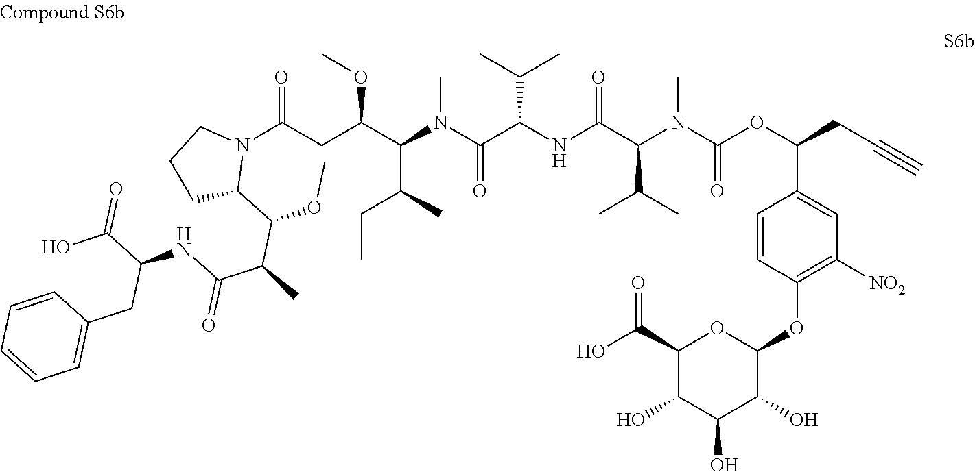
CN(C(=O)OC(CC#C)C1=CC([NO2])=C(OC2OC(C(O)=O)C(O)C(O)C2O)C=C1)C(C(C)C)C(NC(C(N(C)C(C(CC)C)C(OC)CC(=O)N1CCCC1C(OC)C(C)C(NC(CC1=CC=CC=C1)C(O)=O)=O)=O)C(C)C)=O
